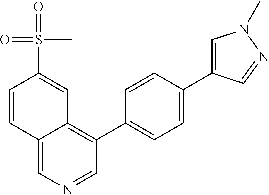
C12=CN=CC(C3=CC=C(C4=CN(C)N=C4)C=C3)=C1C=C(S(=O)(C)=O)C=C2
